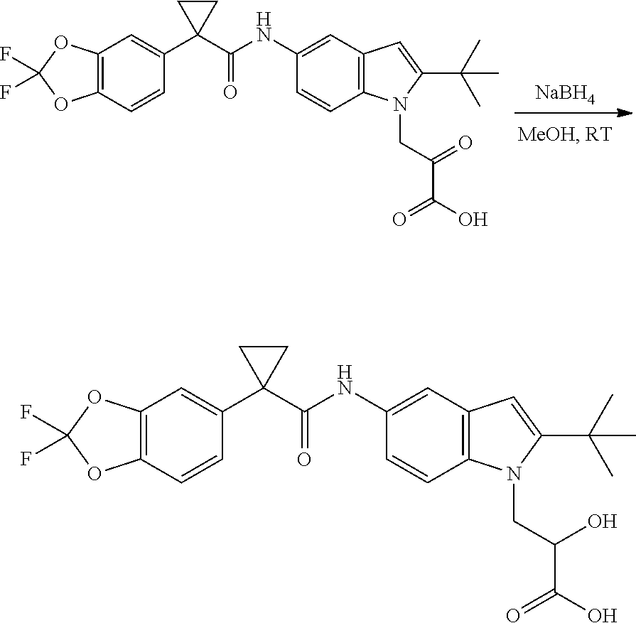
[NaBH4].C12=C(C=CC(C3(C(=O)NC4=CC5=C(C=C4)N(CC(C(O)=O)=O)C(C(C)(C)C)=C5)CC3)=C1)OC(F)(F)O2.C12=C(C=CC(C3(C(=O)NC4=CC5=C(C=C4)N(CC(C(O)=O)O)C(C(C)(C)C)=C5)CC3)=C1)OC(F)(F)O2
